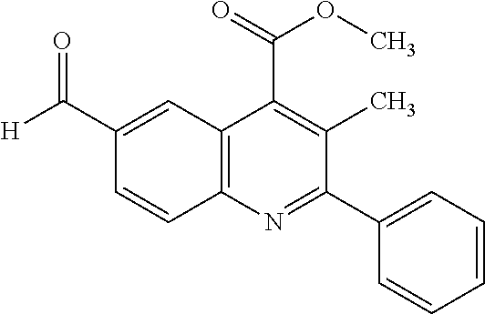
C12=C(N=C(C3=CC=CC=C3)C(C)=C1C(=O)OC)C=CC(C([H])=O)=C2
